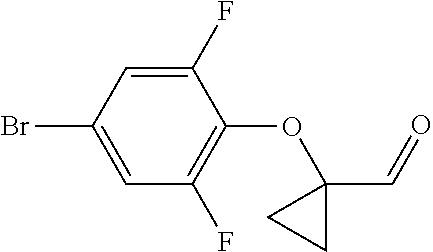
C1(F)=CC(Br)=CC(F)=C1OC1(C=O)CC1
